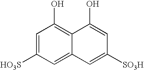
C1=C([HO3S])C=C2C(=C1O)C(O)=CC([SO3H])=C2
